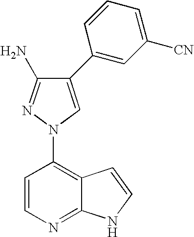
C1=CN=C2C(=C1N1C=C(C3=CC([CN])=CC=C3)C(N)=N1)C=CN2
